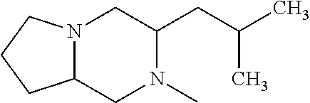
N12C(CN(C)C(CC(C)C)C1)CCC2
